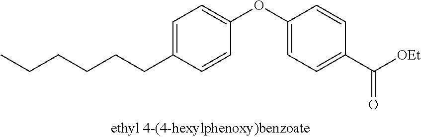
C1=C(CCCCCC)C=CC(OC2=CC=C(C([OEt])=O)C=C2)=C1
